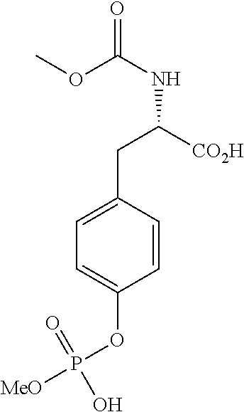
N(C(OC)=O)C(CC1=CC=C(OP([MeO])(=O)O)C=C1)[CO2H]
